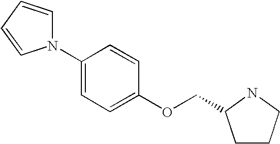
C1(N2C=CC=C2)=CC=C(OCC2CCCN2)C=C1
